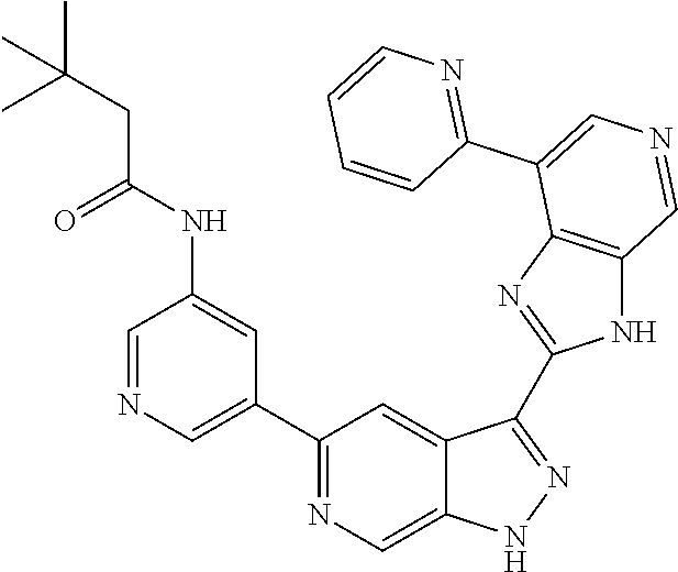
C1(C2=CN=CC(NC(=O)CC(C)(C)C)=C2)=NC=C2C(=C1)C(C1=NC3=C(N1)C=NC=C3C1=NC=CC=C1)=NN2
